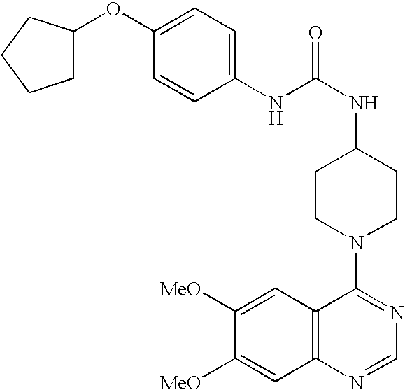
C1([MeO])=CC2=C(C=C1[MeO])N=CN=C2N1CCC(NC(=O)NC2=CC=C(OC3CCCC3)C=C2)CC1
